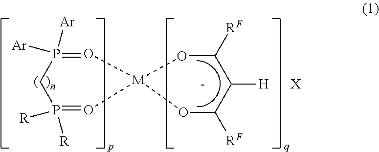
P1([Ar])([Ar])=O[M]2(O=P([R])([R])C1)OC([RF])C([H])C([RF])O2.[X]
